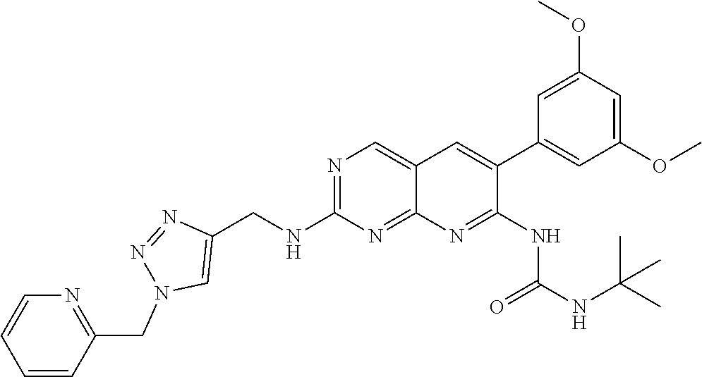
N1=C(NCC2=CN(CC3=NC=CC=C3)N=N2)N=C2C(=C1)C=C(C1=CC(OC)=CC(OC)=C1)C(NC(=O)NC(C)(C)C)=N2
